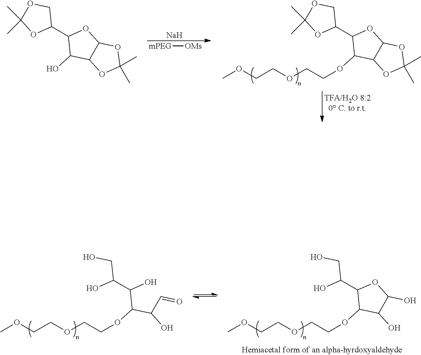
C1(C2C(O)C3C(O2)OC(C)(C)O3)COC(C)(C)O1.[mPEG][OMs].[Na].C1(C2C(OCCOCCOC)C3C(O2)OC(C)(C)O3)COC(C)(C)O1.C(C1C(OCCOCCOC)C(O)C(O)O1)(CO)O.C(C(C(C(C=O)O)OCCOCCOC)O)(CO)O
